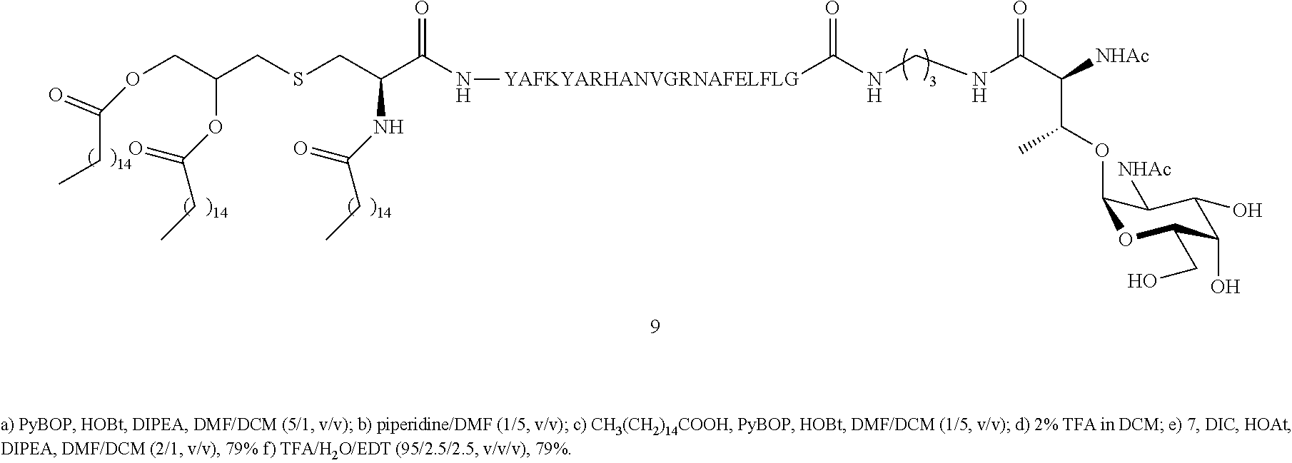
[YAFKYARHANVGRNAFELFLG](NC(C(CSCC(COC(CC)=O)OC(=O)CC)NC(=O)CC)=O)C(NCNC(C([NHAc])C(OC1OC(CO)C(O)C(O)C1[NHAc])C)=O)=O
